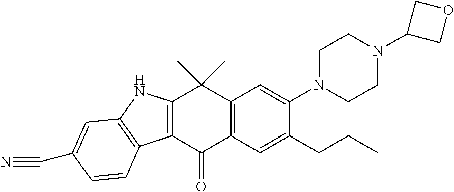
C12=C(C(=O)C3=C(C1(C)C)C=C(N1CCN(C4COC4)CC1)C(CCC)=C3)C1=C(N2)C=C(C#N)C=C1
